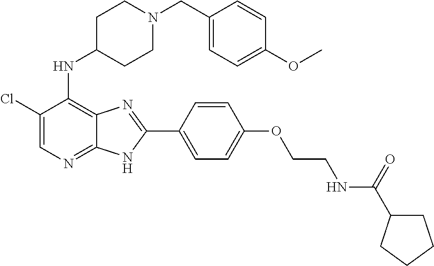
C1(Cl)=CN=C2C(=C1NC1CCN(CC3=CC=C(OC)C=C3)CC1)N=C(C1=CC=C(OCCNC(=O)C3CCCC3)C=C1)N2
